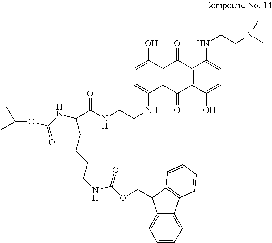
C12=C(C(O)=CC=C1NCCNC(C(NC(OC(C)(C)C)=O)CCCCNC(=O)OCC1C3=CC=CC=C3C3=C1C=CC=C3)=O)C(=O)C1=C(C2=O)C(O)=CC=C1NCCN(C)C
